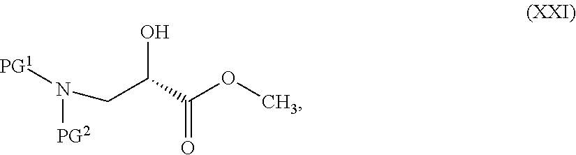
OC(CN([PG2])[PG1])C(OC)=O
